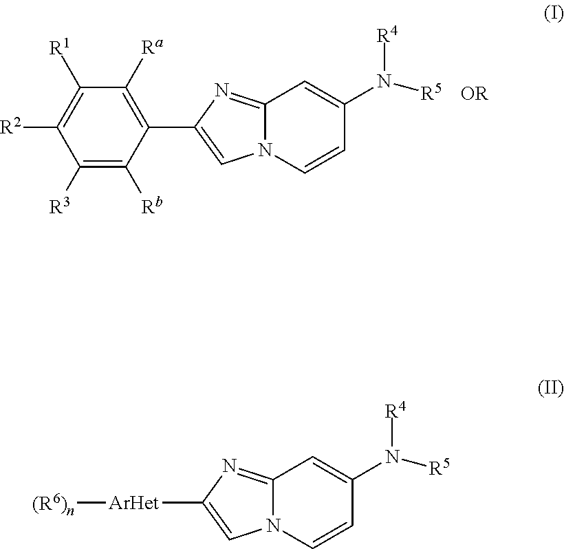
C1([R3])=C([Rb])C(C2=CN3C(=N2)C=C(N([R4])[R5])C=C3)=C([Ra])C([R1])=C1[R2].[OR].C12=NC([ArHet][(R6)n])=CN1C=CC(N([R4])[R5])=C2
